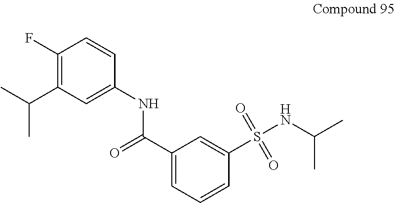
C1(F)=C(C(C)C)C=C(NC(=O)C2=CC=CC(S(NC(C)C)(=O)=O)=C2)C=C1
